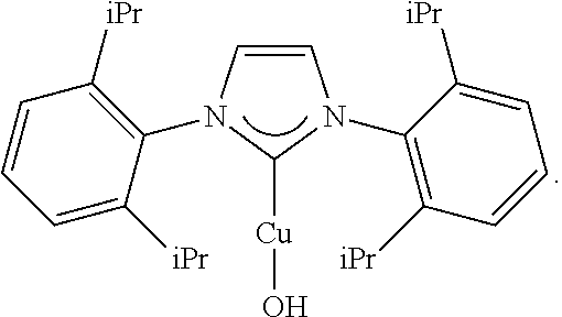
C1=CN(C2=C([iPr])C=CC=C2[iPr])C([Cu]O)N1C1=C([iPr])C=CC=C1[iPr]
